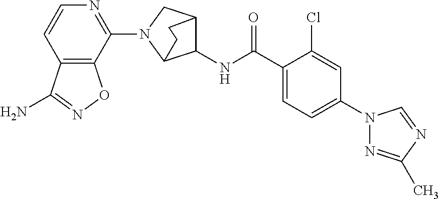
C1(NC(C2=CC=C(N3N=C(C)N=C3)C=C2Cl)=O)C2CN(C3=NC=CC4=C3ON=C4N)C1CC2
